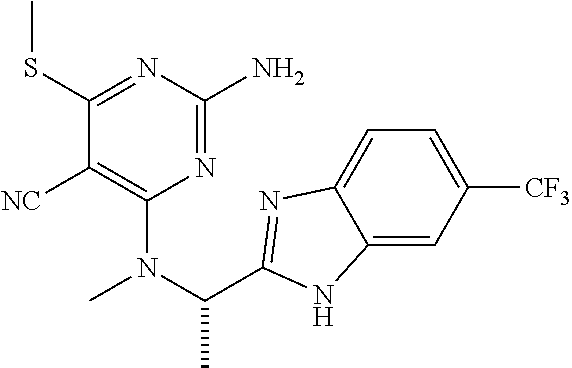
C1(SC)=NC(N)=NC(N(C(C)C2=NC3=CC=C([CF3])C=C3N2)C)=C1[NC]
